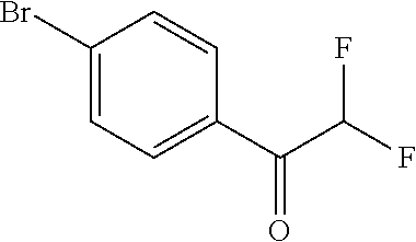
C1=CC(C(C(F)F)=O)=CC=C1Br
